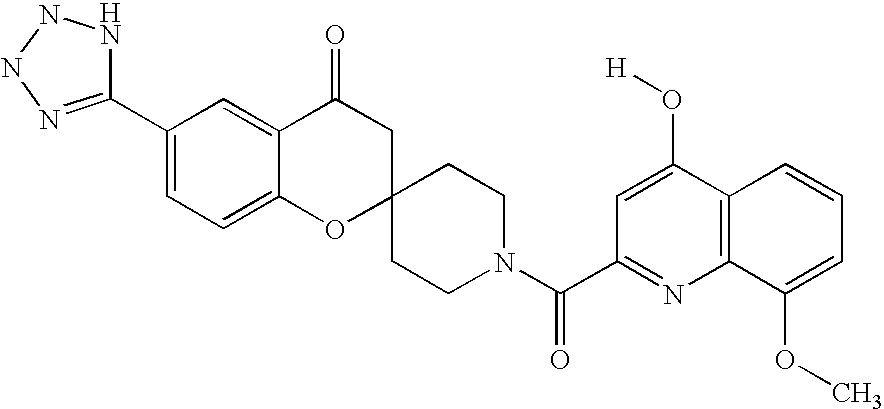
C12=CC=C(C3=NNNN3)C=C1C(=O)CC1(O2)CCN(C(C2=NC3=C(C(O[H])=C2)C=CC=C3OC)=O)CC1
